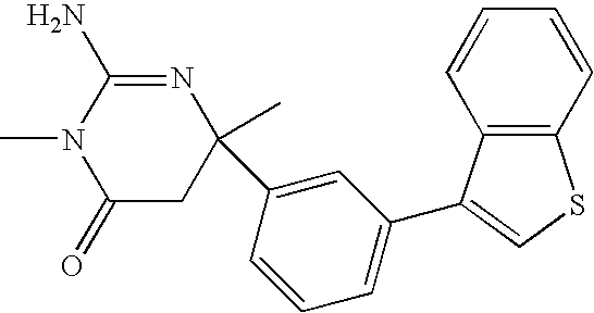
C1(=O)CC(C)(C2=CC(C3=CSC4=C3C=CC=C4)=CC=C2)N=C(N)N1C
